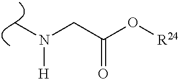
C(C(O[R24])=O)N([H])C
